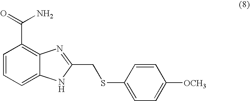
C1=CC=C2C(=C1C(=O)N)N=C(CSC1=CC=C([OCH3])C=C1)[N H]2
